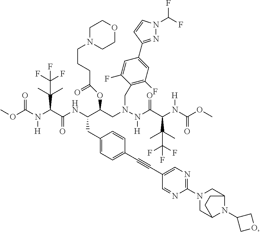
O(C(N(C(C(NC(C(CN(N(C(C(N(C(OC)=O)[H])C(C)(C)C(F)(F)F)=O)[H])CC1=C(F)C=C(C2=NN(C(F)F)C=C2)C=C1F)OC(=O)CCCN1CCOCC1)CC1=CC=C(C#CC2=CN=C(N3CC4N(C5COC5)C(C3)CC4)N=C2)C=C1)=O)C(C)(C)C(F)(F)F)[H])=O)C
